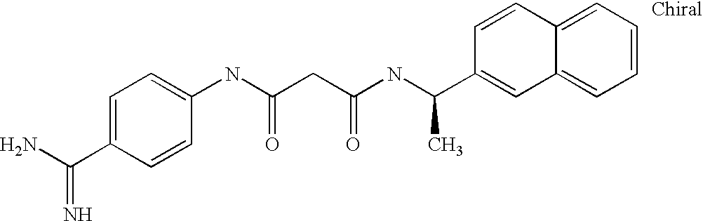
NC(C1=CC=C(NC(CC(NC(C2=CC3=CC=CC=C3C=C2)C)=O)=O)C=C1)=N
